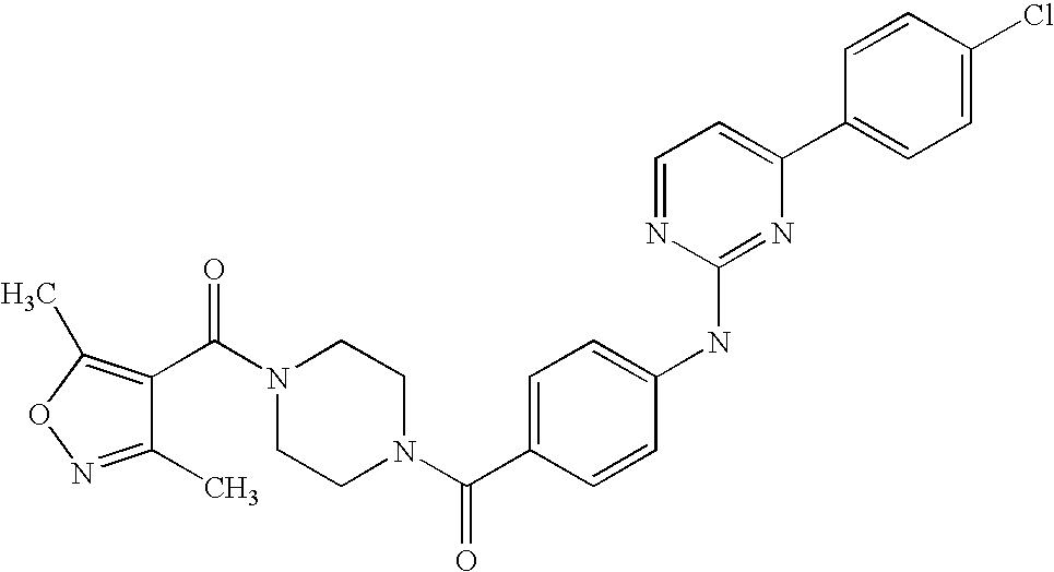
C(N1CCN(C(C2=CC=C(NC3=NC(C4=CC=C(Cl)C=C4)=CC=N3)C=C2)=O)CC1)(=O)C1=C(C)ON=C1C
